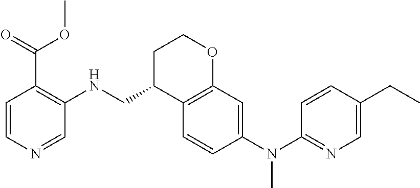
C1=CN=CC(NCC2C3=C(OCC2)C=C(N(C2=NC=C(CC)C=C2)C)C=C3)=C1C(=O)OC
